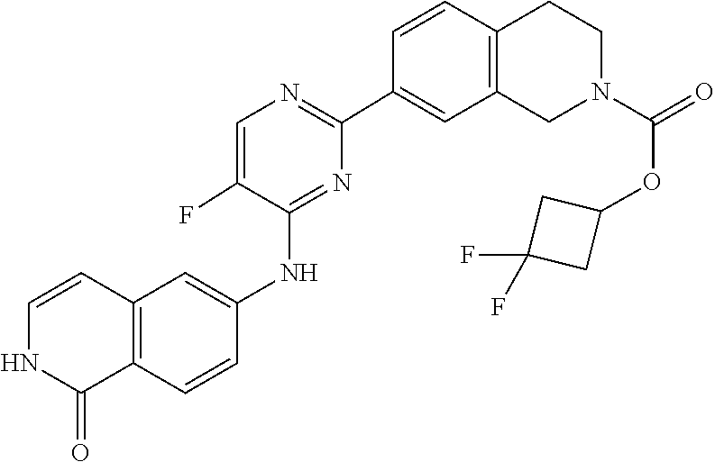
C1(C2=CC3=C(C=C2)CCN(C(OC2CC(F)(F)C2)=O)C3)=NC=C(F)C(NC2=CC3=C(C=C2)C(=O)NC=C3)=N1
